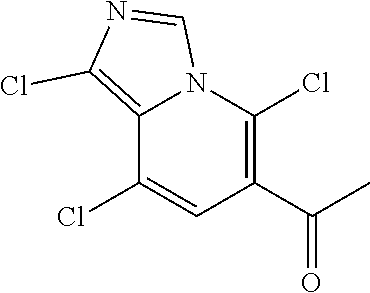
C12=C(Cl)N=CN1C(Cl)=C(C(=O)C)C=C2Cl
